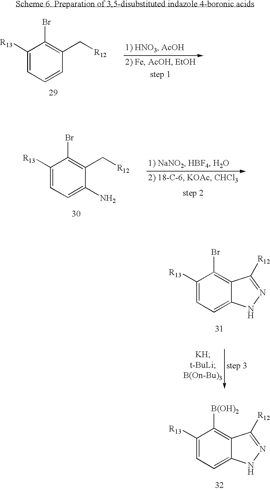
C1([R13])=CC=C2C(=C1[B(OH)2])C([R12])=NN2.C1([R13])=CC=CC(C[R12])=C1Br.C1([R13])=CC=C(N)C(C[R12])=C1Br.C1([R13])=CC=C2C(=C1Br)C([R12])=NN2
